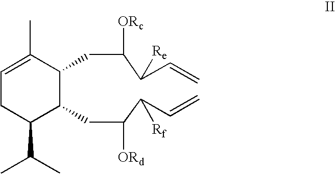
C1=C(C)C(CC([ORc])C(C=C)[Re])C(CC([ORd])C(C=C)[Rf])C(C(C)C)C1
